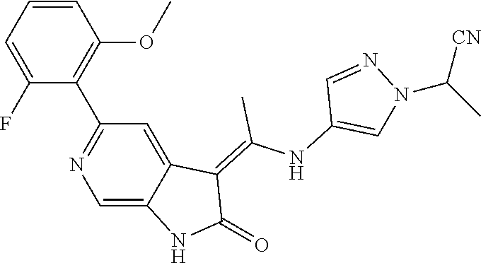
C1=CC=C(F)C(C2=NC=C3C(=C2)C(=C(NC2=CN(C(C)[CN])N=C2)C)C(=O)N3)=C1OC
